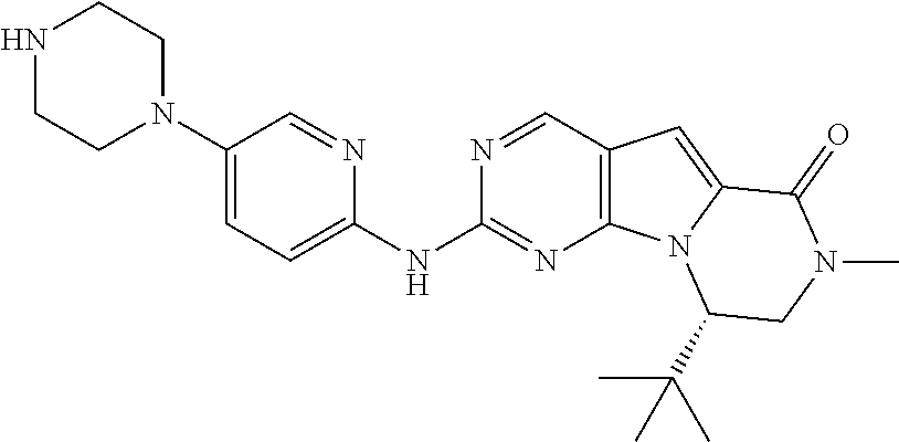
N1CCN(C2=CC=C(NC3=NC4=C(C=N3)C=C3N4C(C(C)(C)C)CN(C)C3=O)N=C2)CC1
